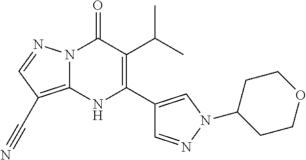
N12C(=C(C#N)C=N1)NC(C1=CN(C3CCOCC3)N=C1)=C(C(C)C)C2=O
